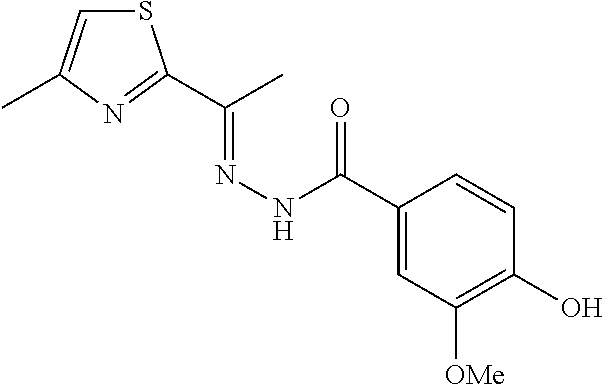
S1C=C(C)N=C1C(C)=NNC(=O)C1=CC([OMe])=C(O)C=C1
